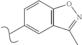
C1=CC2=C(C=C1C)C(C)=NO2
